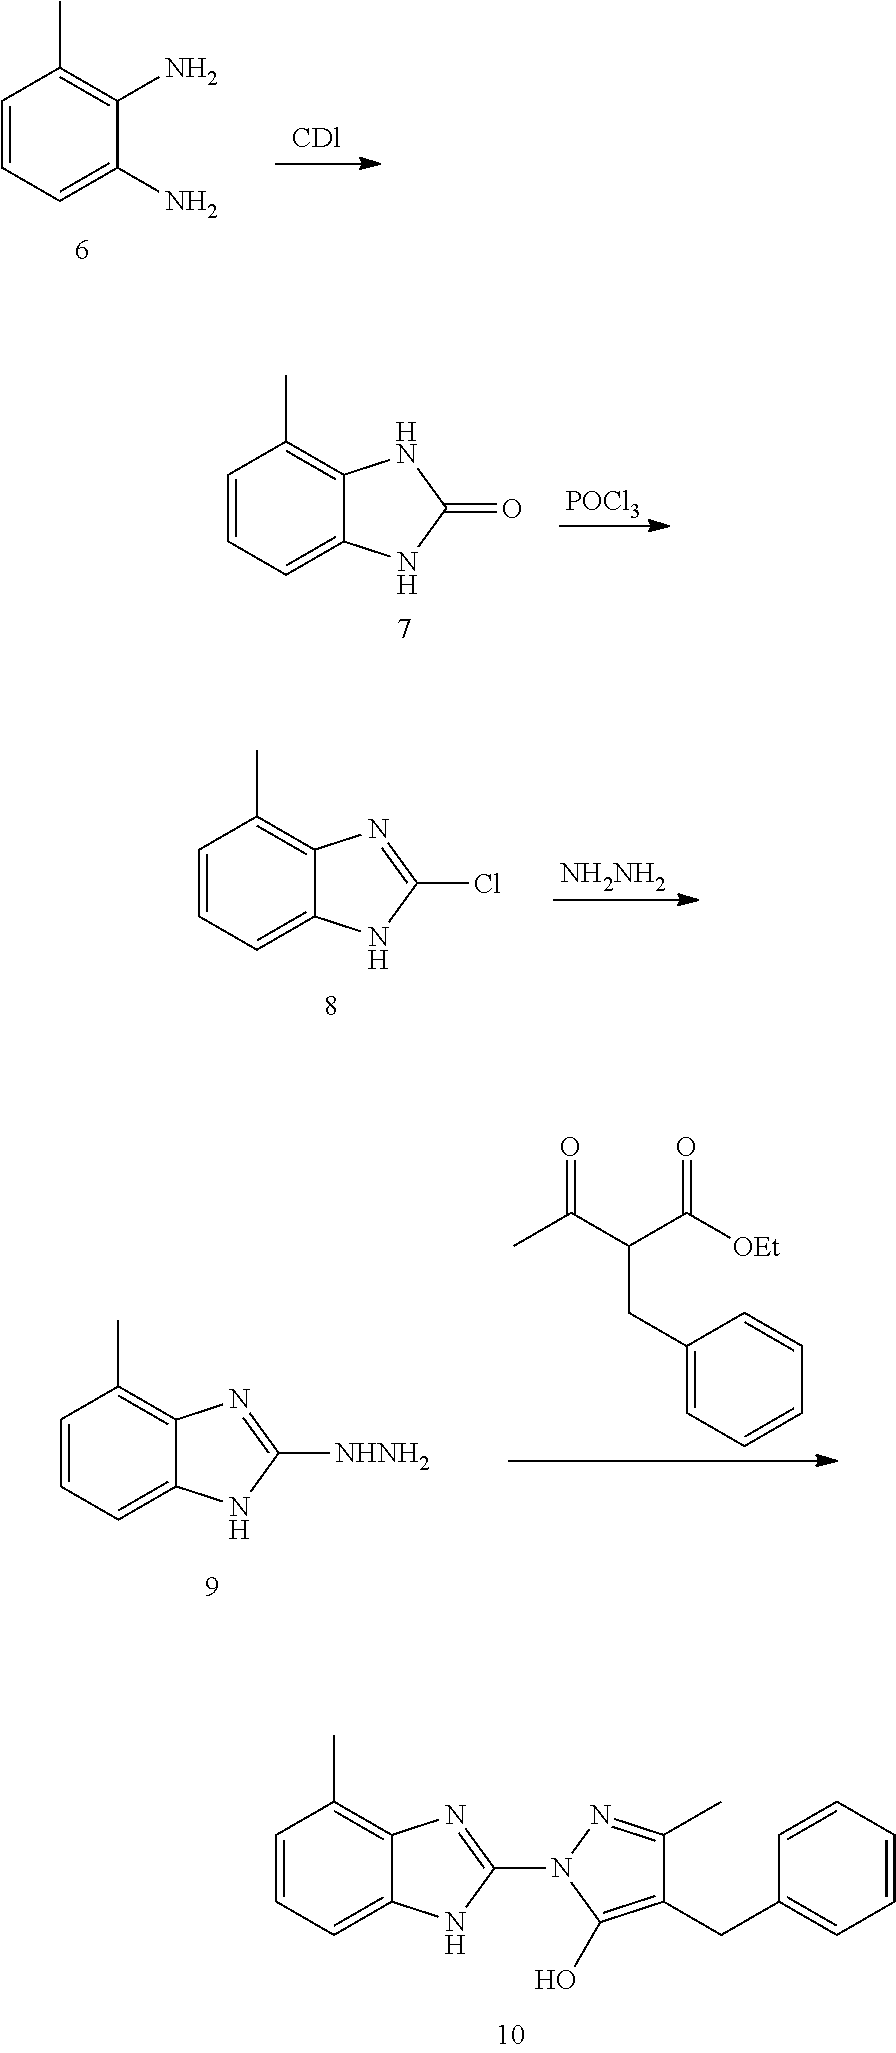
C1=CC(C)=C2C(=C1)NC(N1C(O)=C(CC3=CC=CC=C3)C(C)=N1)=N2.C1=CC(C)=C2C(=C1)NC(Cl)=N2.[NH2NH2].C1=CC(C)=C2C(=C1)NC([NHNH2])=N2.CC(C(C([OEt])=O)CC1=CC=CC=C1)=O.C1=CC=C(N)C(N)=C1C.C1=CC(C)=C2C(=C1)NC(=O)N2.[POCl3]
